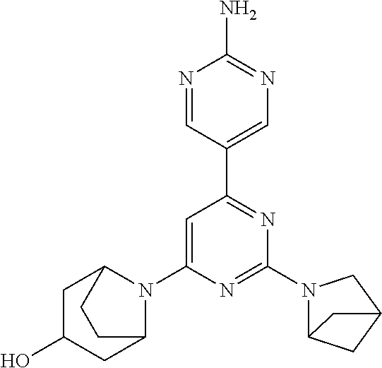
C1=C(N2C3CC(O)CC2CC3)N=C(N2C3CC(C2)C3)N=C1C1=CN=C(N)N=C1
